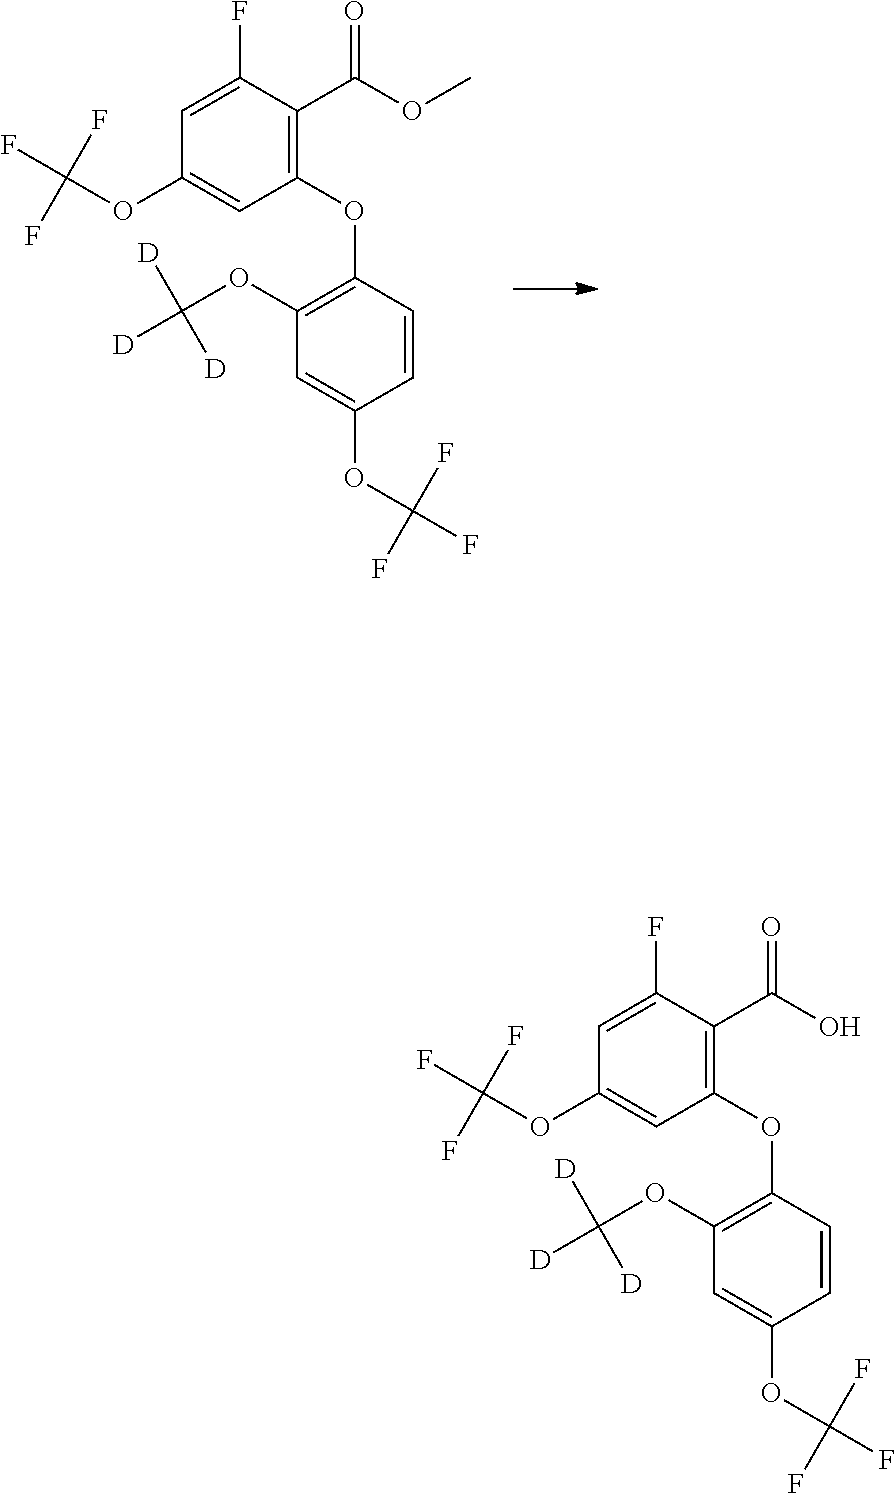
C1=C(F)C(C(OC)=O)=C(OC2=C(OC([D])([D])[D])C=C(OC(F)(F)F)C=C2)C=C1OC(F)(F)F.C1=C(F)C(C(O)=O)=C(OC2=C(OC([D])([D])[D])C=C(OC(F)(F)F)C=C2)C=C1OC(F)(F)F
